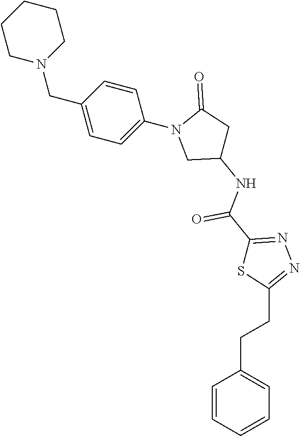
C1CN(CC2=CC=C(N3CC(NC(C4=NN=C(CCC5=CC=CC=C5)S4)=O)CC3=O)C=C2)CCC1
